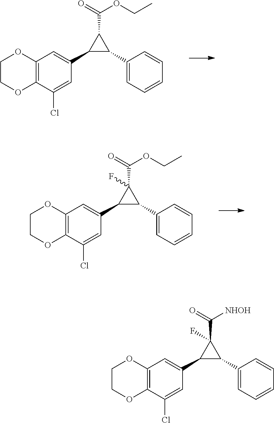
C12=C(C(Cl)=CC(C3C(C4=CC=CC=C4)C3C(=O)OCC)=C1)OCCO2.C12=C(C(Cl)=CC(C3C(C4=CC=CC=C4)C3(C(=O)OCC)F)=C1)OCCO2.C12=C(C(Cl)=CC(C3C(C4=CC=CC=C4)C3(C(=O)[NHOH])F)=C1)OCCO2
